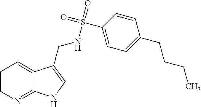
C12=NC=CC=C1C(CNS(=O)(=O)C1=CC=C(CCCC)C=C1)=CN2
